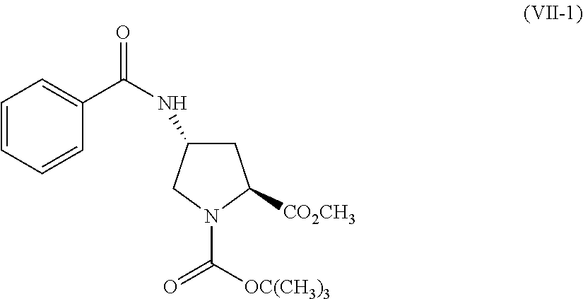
C1C(NC(=O)C2=CC=CC=C2)CN(C([OC(CH3)3])=O)C1[CO2CH3]
